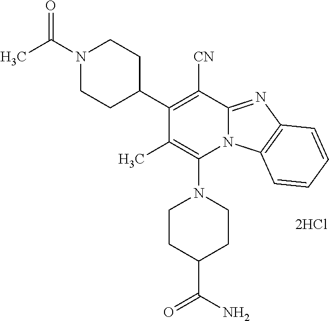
[2HCl].N1(C2=C(C)C(C3CCN(C(C)=O)CC3)=C([CN])C3=NC4=C(N23)C=CC=C4)CCC(C(N)=O)CC1
